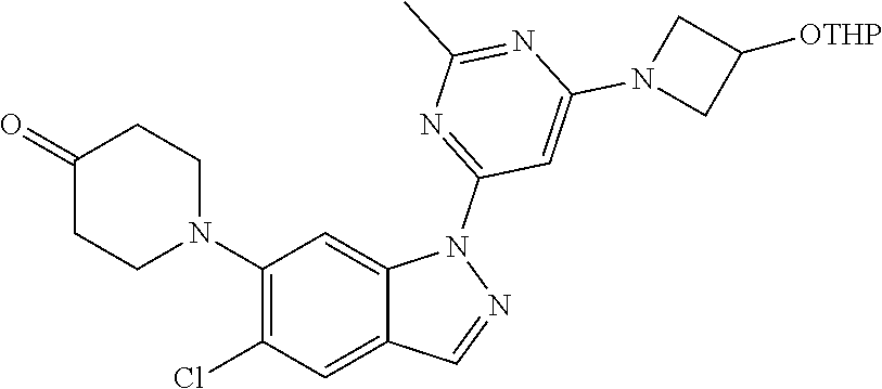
C1(N2CCC(=O)CC2)=C(Cl)C=C2C(=C1)N(C1=NC(C)=NC(N3CC([OTHP])C3)=C1)N=C2
